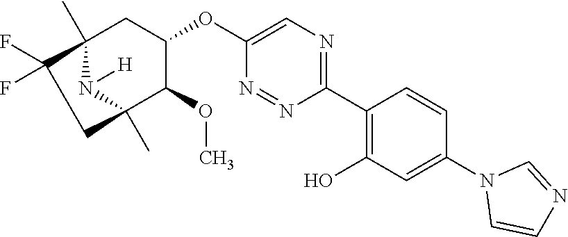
C1(C2=C(O)C=C(N3C=CN=C3)C=C2)=NC=C(OC2CC3(C)N([H])C(C)(C2OC)CC3(F)F)N=N1
